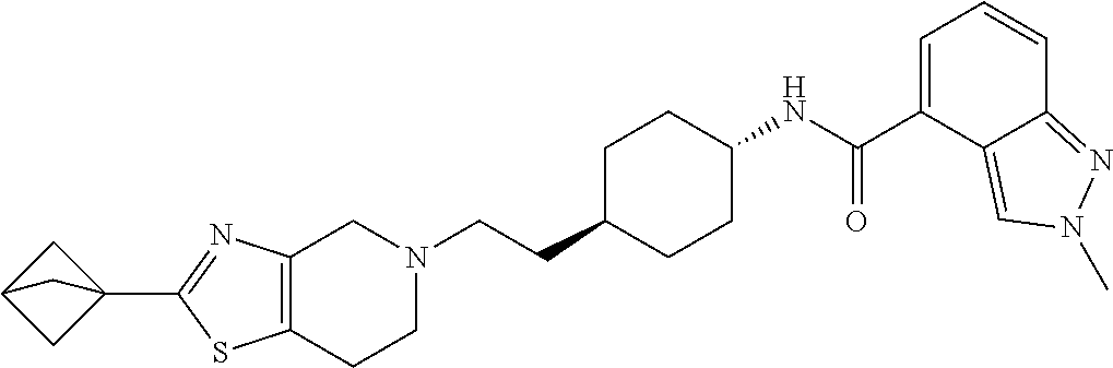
C12=C(CCN(CCC3CCC(NC(C4=CC=CC5=NN(C)C=C45)=O)CC3)C1)SC(C13CC(C1)C3)=N2
